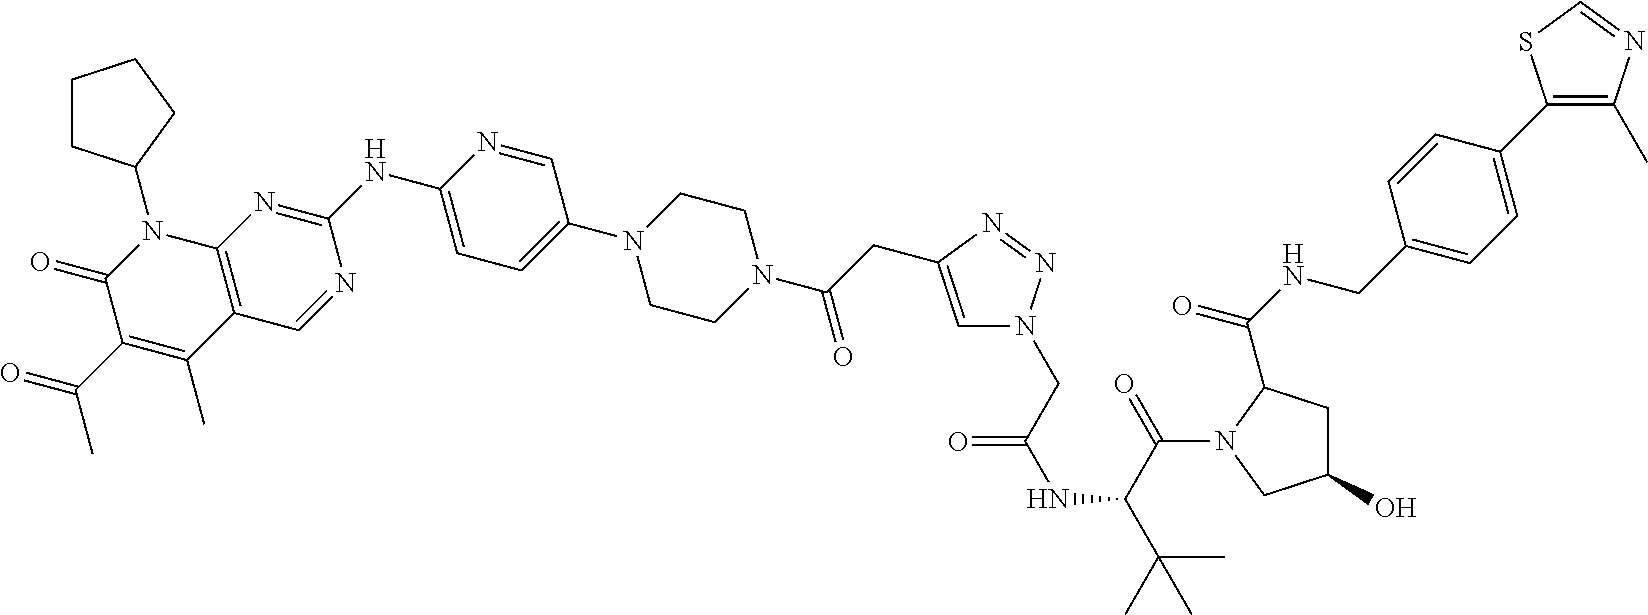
C1CC(N2C3=C(C(C)=C(C(=O)C)C2=O)C=NC(NC2=CC=C(N4CCN(C(=O)CC5=CN(CC(NC(C(C)(C)C)C(N6CC(O)CC6C(NCC6=CC=C(C7=C(C)N=CS7)C=C6)=O)=O)=O)N=N5)CC4)C=N2)=N3)CC1
